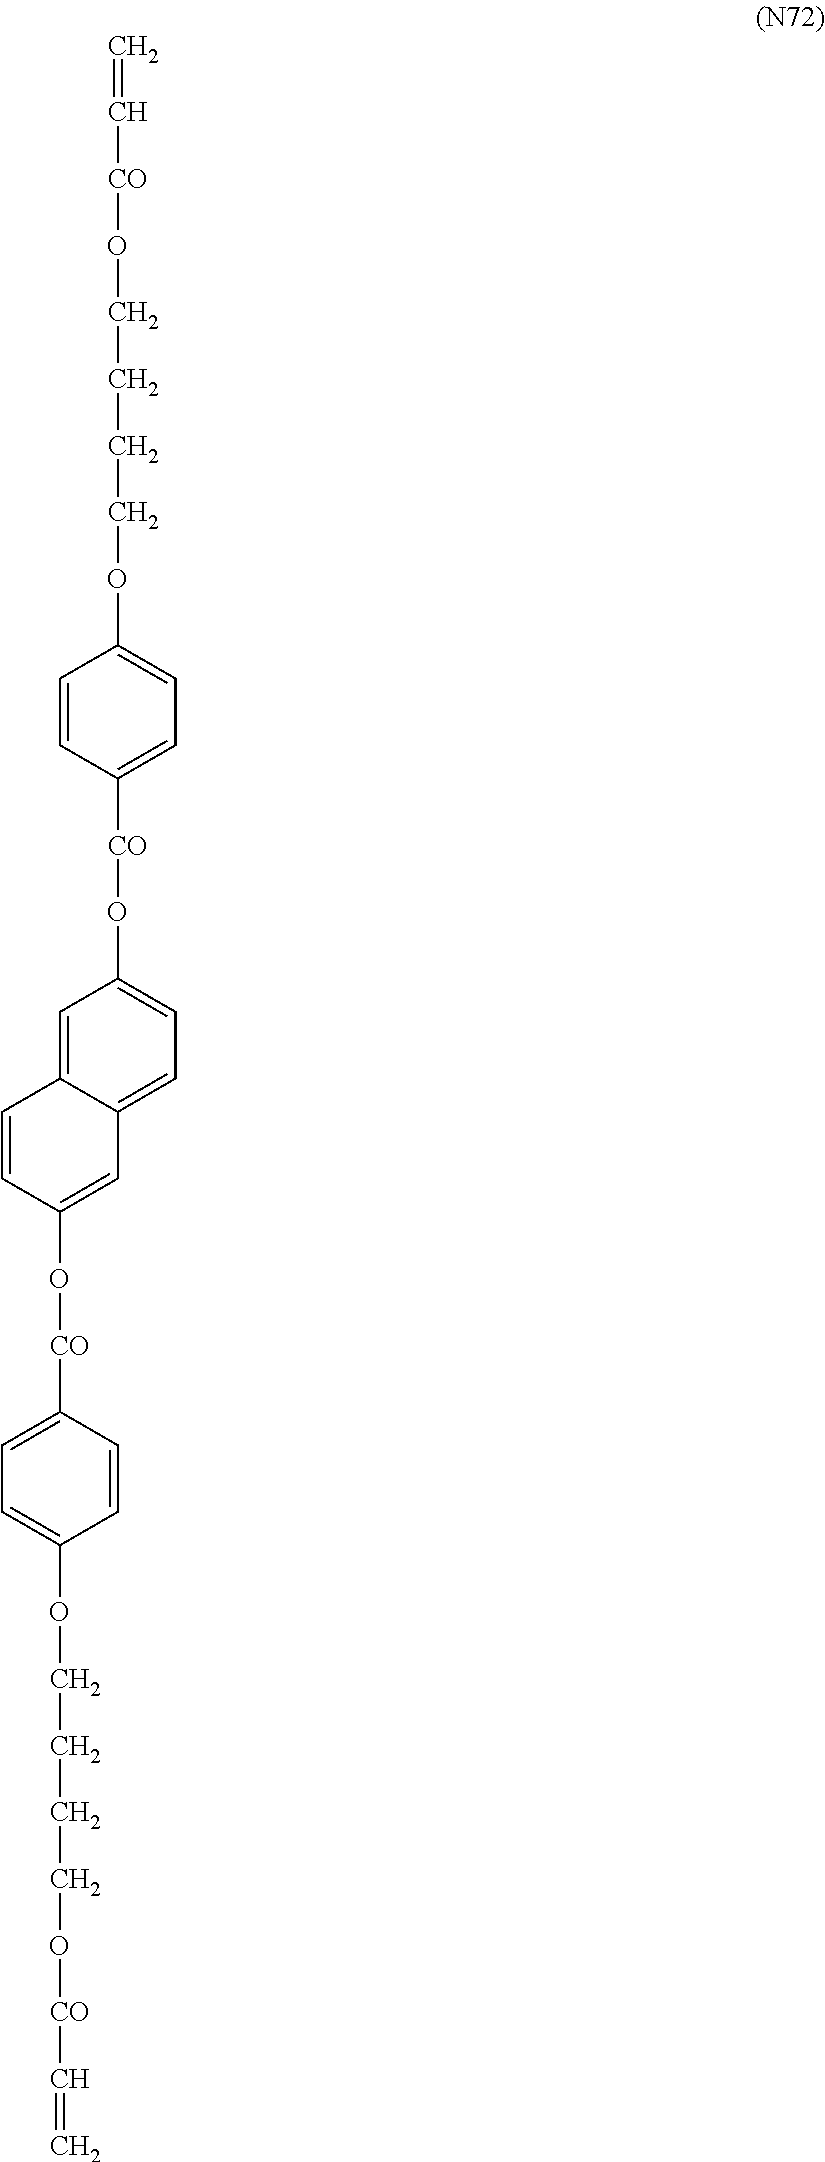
C=C[CO]OCCCCOC1=CC=C([CO]OC2=CC=C3C(=C2)C=CC(O[CO]C2=CC=C(OCCCCO[CO]C=C)C=C2)=C3)C=C1
